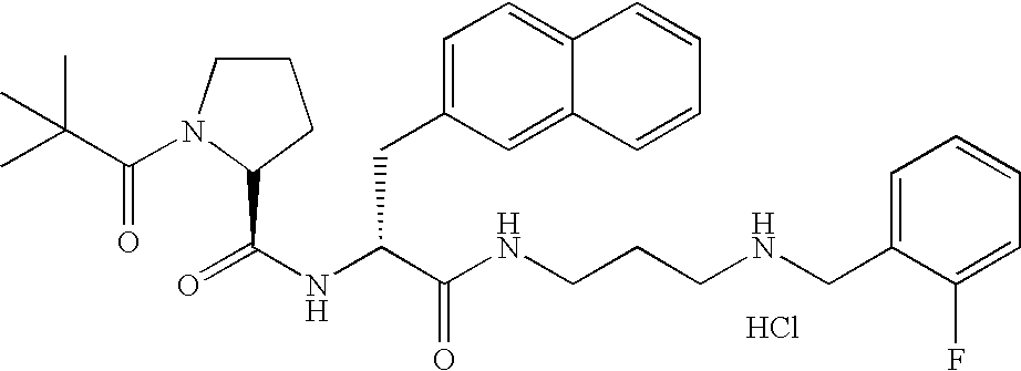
Cl.N(C(C(NCCCNCC1=CC=CC=C1F)=O)CC1=CC=C2C(=C1)C=CC=C2)C(=O)C1N(C(=O)C(C)(C)C)CCC1
